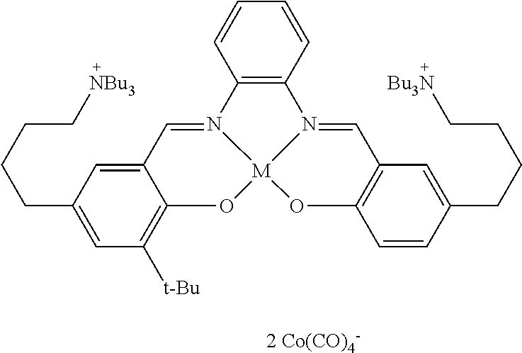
C12=C(C=CC=C1)N1=CC3=C(O[M]14OC1=C([t-Bu])C=C(CCCC[NBu3])C=C1C=N24)C=CC(CCCC[Bu3N])=C3.[2 Co(CO)4-]
